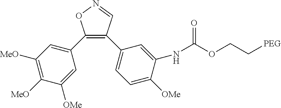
C1(C2=CC([MeO])=C([MeO])C([OMe])=C2)=C(C2=CC=C([OMe])C(NC(OCC[PEG])=O)=C2)C=NO1
